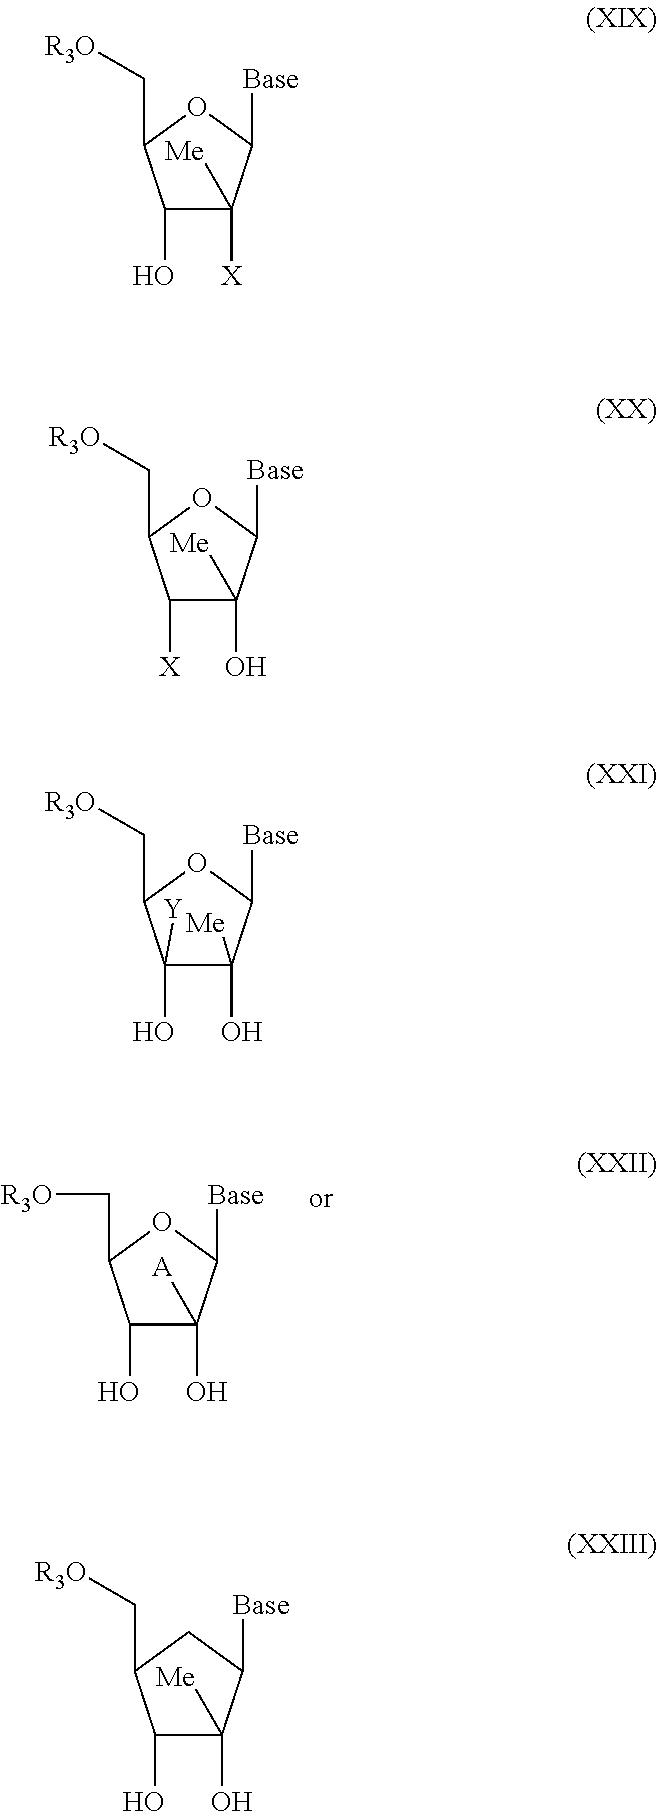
C1(O)C([A])(O)C([Base])OC1C[R3O].C1(O)C([Me])([X])C([Base])OC1C[R3O].C1([X])C([Me])(O)C([Base])OC1C[R3O].C1(O)([Y])C([Me])(O)C([Base])OC1C[R3O].C1(O)C([Me])(O)C([Base])CC1C[R3O]
